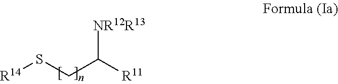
[R14]SCC([R11])[NR12R13]
